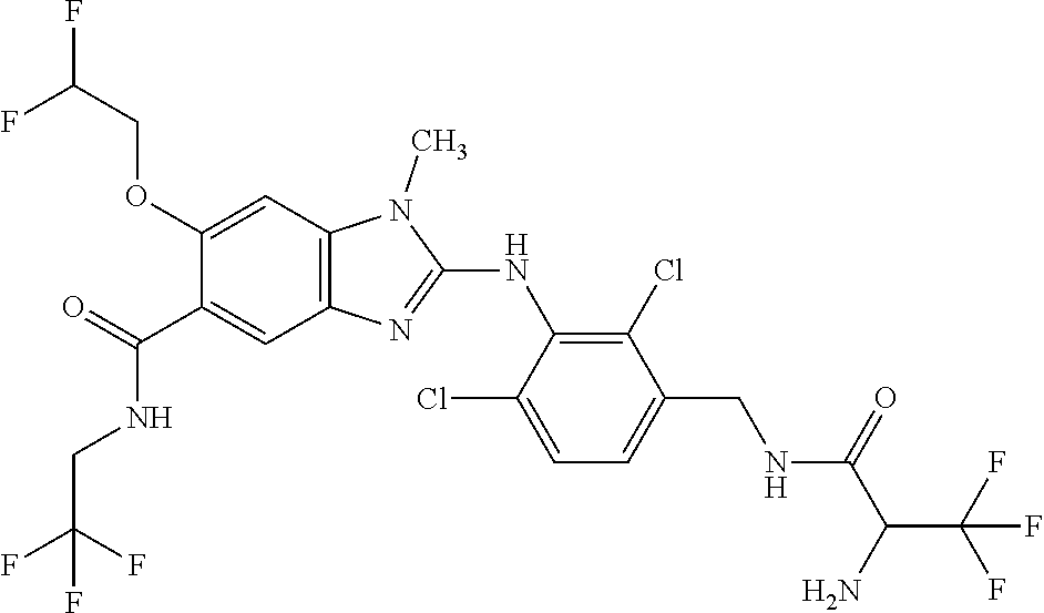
C1(OCC(F)F)=CC2=C(C=C1C(NCC(F)(F)F)=O)N=C(NC1=C(Cl)C(CNC(C(N)C(F)(F)F)=O)=CC=C1Cl)N2C
